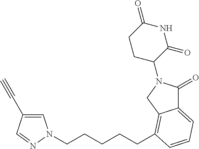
C12=CC=CC(CCCCCN3C=C(C#C)C=N3)=C1CN(C1CCC(=O)NC1=O)C2=O
